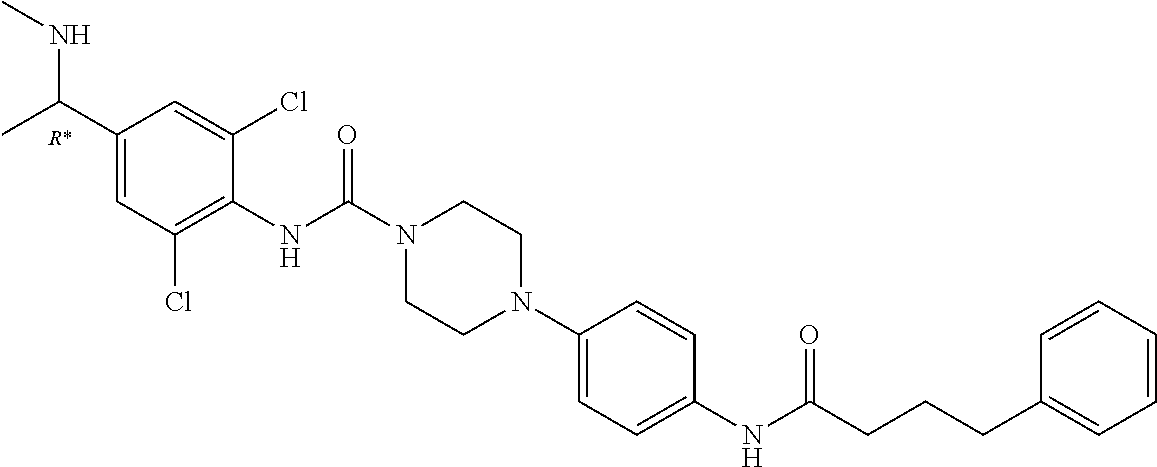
C1(C(C)NC)=CC(Cl)=C(NC(N2CCN(C3=CC=C(NC(CCCC4=CC=CC=C4)=O)C=C3)CC2)=O)C(Cl)=C1
